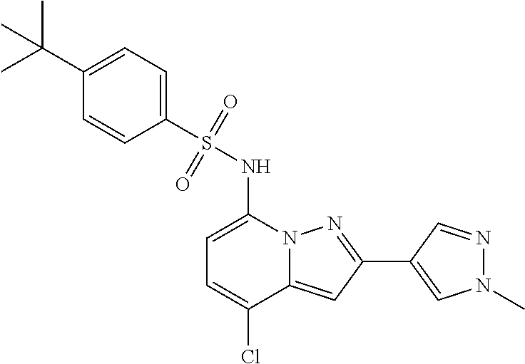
C1=C(NS(C2=CC=C(C(C)(C)C)C=C2)(=O)=O)N2C(=CC(C3=CN(C)N=C3)=N2)C(Cl)=C1
